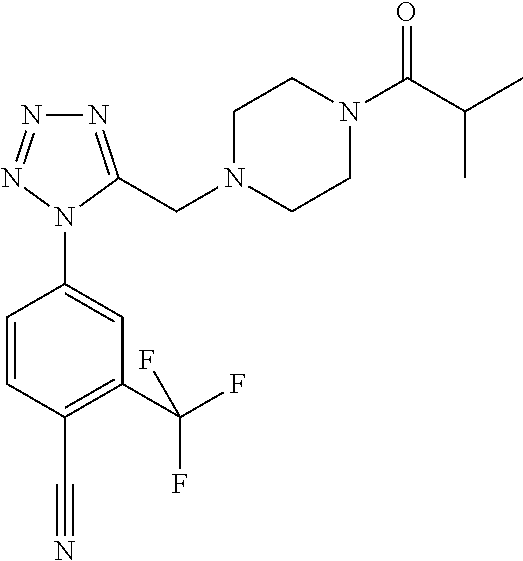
C1(N2C(CN3CCN(C(C(C)C)=O)CC3)=NN=N2)=CC(C(F)(F)F)=C(C#N)C=C1
